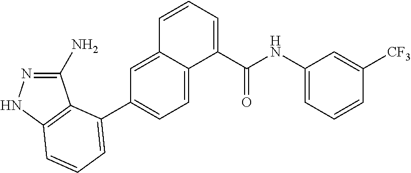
C1(N)=NNC2=C1C(C1=CC=C3C(=C1)C=CC=C3C(NC1=CC=CC([CF3])=C1)=O)=CC=C2
